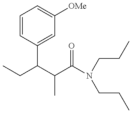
CCC(C(C(N(CCC)CCC)=O)C)C1=CC([OMe])=CC=C1
